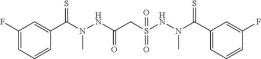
C(N(NC(CS(NN(C(=S)C1=CC=CC(F)=C1)C)(=O)=O)=O)C)(=S)C1=CC(F)=CC=C1
